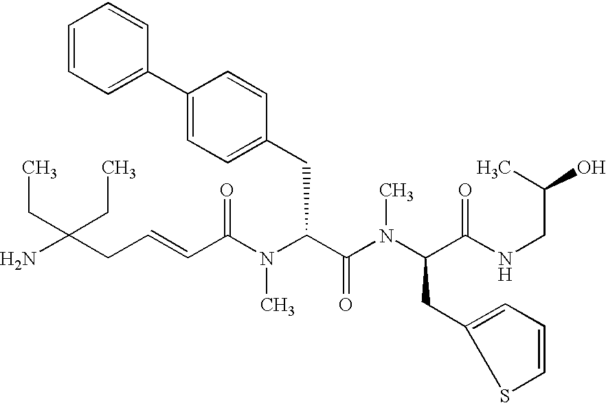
C(C(N(C(C(=O)N(C)C(CC1=CC=CS1)C(=O)NCC(C)O)CC1=CC=C(C2=CC=CC=C2)C=C1)C)=O)=CCC(N)(CC)CC
